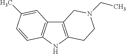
C12=C(NC3=C1C=C(C)C=C3)CCN(CC)C2
